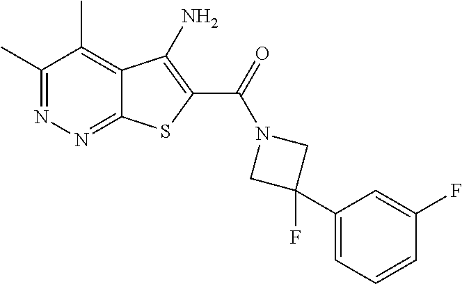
C1(C)=NN=C2C(=C1C)C(N)=C(C(=O)N1CC(C3=CC=CC(F)=C3)(F)C1)S2
